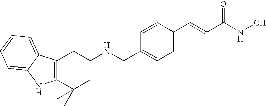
C(CNCC1=CC=C(C=CC(NO)=O)C=C1)C1=C(C(C)(C)C)NC2=CC=CC=C12
